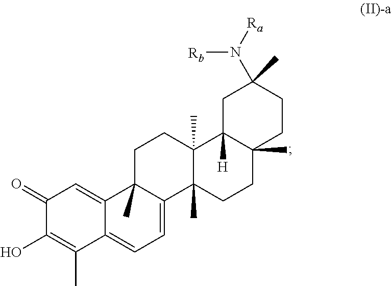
C1(=O)C(O)=C(C)C2=CC=C3C(C)(C2=C1)CCC1(C)C3(C)CCC2(C)C1([H])CC(C)(N([Ra])[Rb])CC2
